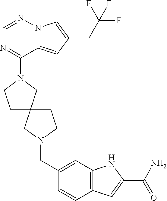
N12C(=CC(CC(F)(F)F)=C1)C(N1CCC3(C1)CCN(CC1=CC4=C(C=C1)C=C(C(=O)N)N4)C3)=NC=N2
